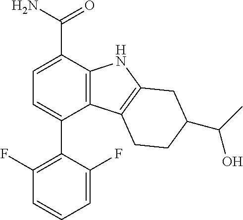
C12=C(C(C(N)=O)=CC=C1C1=C(F)C=CC=C1F)NC1=C2CCC(C(C)O)C1
